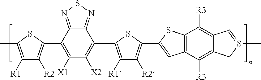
C1([R1])=C(C)SC(C2=C([X1])C([X2])=C(C3=C([R1])C([R2])=C(C4=CC5=C(S4)C([R3])=C4C(=C5[R3])CS(C)=C4)S3)C3=NSN=C23)=C1[R2]
